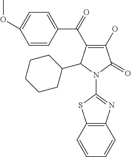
C1(O)=C(C(C2=CC=C(OC)C=C2)=O)C(C2CCCCC2)N(C2=NC3=C(S2)C=CC=C3)C1=O
